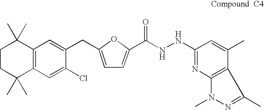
C1C(C)(C)C2=C(C=C(Cl)C(CC3=CC=C(C(=O)NNC4=NC5=C(C(C)=C4)C(C)=NN5C)O3)=C2)C(C)(C)C1
